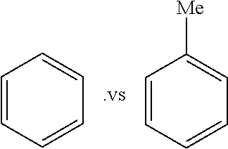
C1=CC=CC=C1.C1=CC=CC=C1[Me]
